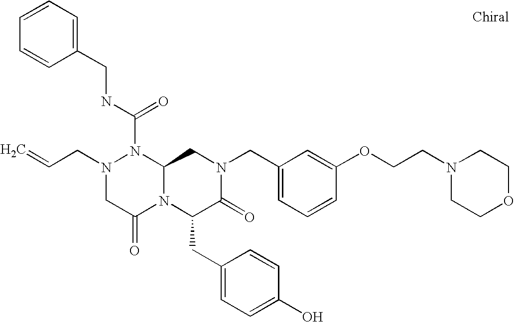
C(N1CC(=O)N2C(N1C(NCC1=CC=CC=C1)=O)CN(CC1=CC=CC(OCCN3CCOCC3)=C1)C(=O)C2CC1=CC=C(O)C=C1)C=C
